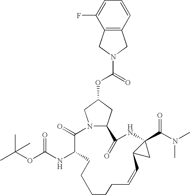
N12C(CC(OC(=O)N3CC4=C(C3)C(F)=CC=C4)C1)C(=O)NC1(C(N(C)C)=O)C(C1)C=CCCCCCC(NC(OC(C)(C)C)=O)C2=O
